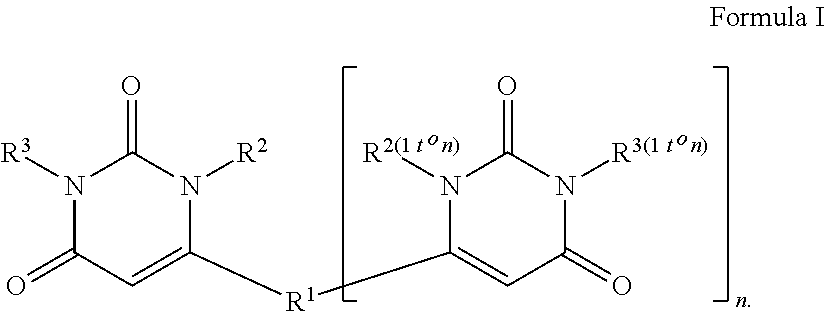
N1([R3])C(=O)C=C([R1]C2=CC(=O)N([R3(1 t])C(=O)N2[R2(1 t])N([R2])C1=O
